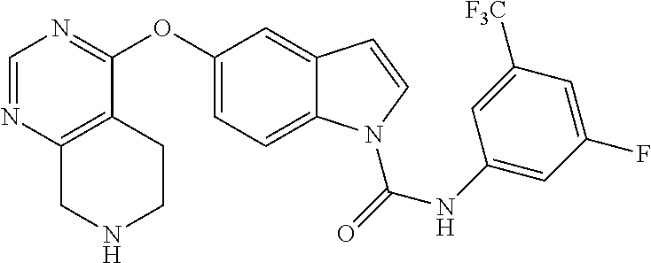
C1=NC2=C(C(OC3=CC=C4C(=C3)C=CN4C(=O)NC3=CC(F)=CC([F3C])=C3)=N1)CCNC2
